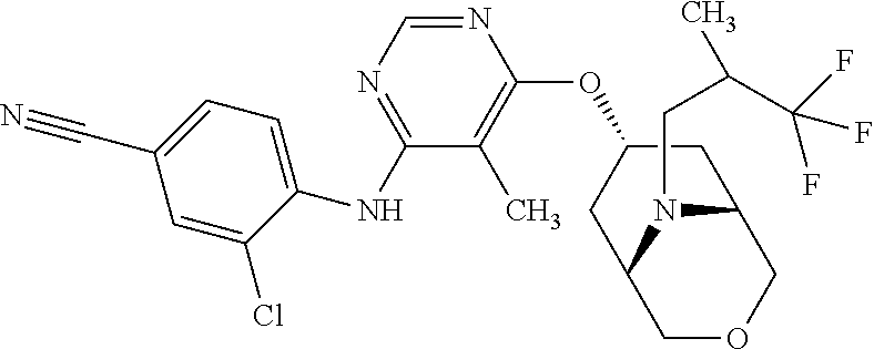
C1=C(Cl)C(NC2=NC=NC(OC3CC4COCC(C3)N4CC(C(F)(F)F)C)=C2C)=CC=C1C#N
